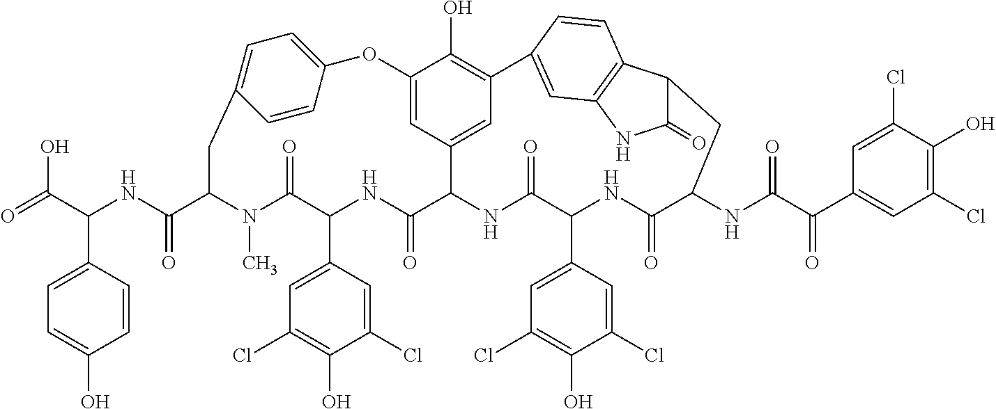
O=C(C(NC(C1N(C)C(=O)C(C2=CC(Cl)=C(O)C(Cl)=C2)NC(=O)C2NC(=O)C(C3=CC(Cl)=C(O)C(Cl)=C3)NC(=O)C(NC(C(C3=CC(Cl)=C(O)C(Cl)=C3)=O)=O)CC3C(=O)NC4=C3C=CC(=C4)C3=C(O)C(=CC2=C3)OC2=CC=C(C1)C=C2)=O)C1=CC=C(O)C=C1)O
